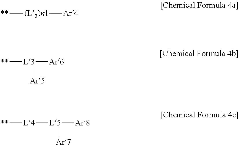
[**][(L2)n1][Ar4].[**][L3]([Ar6])[Ar5].[**][L4][L5]([Ar8])[Ar7]
